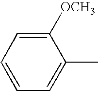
C1=CC=C([OCH3])C(C)=C1
